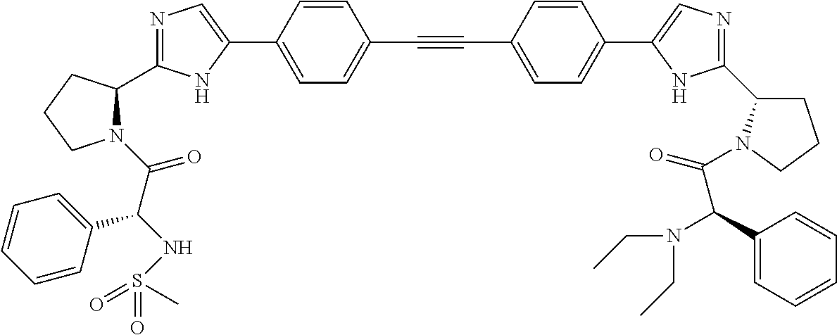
N1=C(C2N(C(C(NS(=O)(C)=O)C3=CC=CC=C3)=O)CCC2)NC(C2=CC=C(C#CC3=CC=C(C4=CN=C(C5CCCN5C(=O)C(C5=CC=CC=C5)N(CC)CC)N4)C=C3)C=C2)=C1
